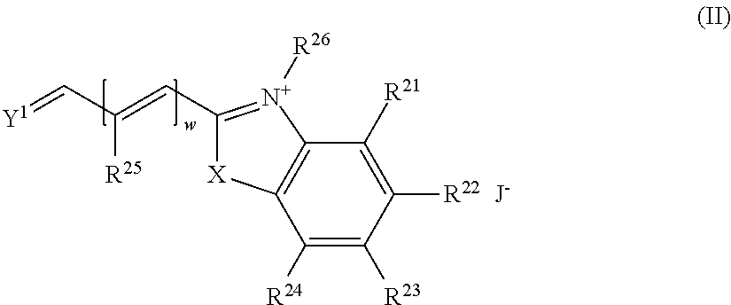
C12=C(C([R24])=C([R23])C([R22])=C1[R21])[X]C(C=C(C=[Y1])[R25])=[N+]2[R26]
